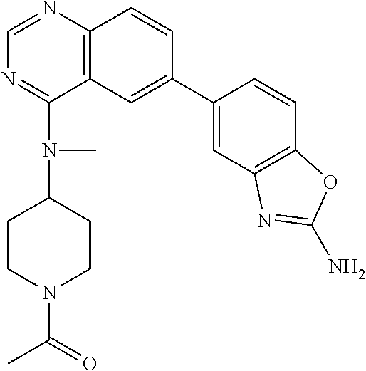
C1(N(C2CCN(C(=O)C)CC2)C)=NC=NC2=C1C=C(C1=CC3=C(C=C1)OC(N)=N3)C=C2
